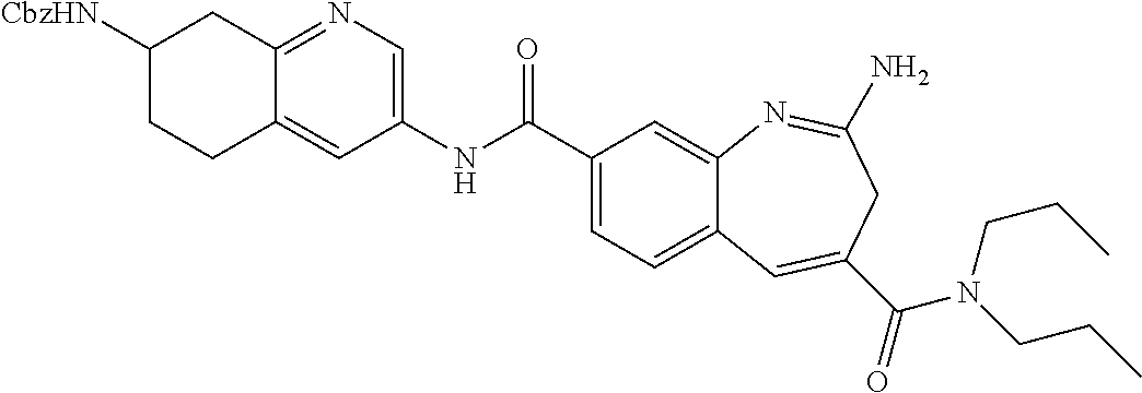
N1=C2C(=CC(NC(C3=CC=C4C(=C3)N=C(N)CC(C(=O)N(CCC)CCC)=C4)=O)=C1)CCC([CbzHN])C2
